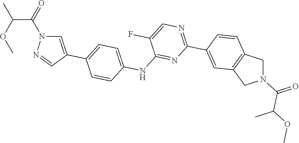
N(C1=NC(C2=CC3=C(CN(C(C(C)OC)=O)C3)C=C2)=NC=C1F)C1=CC=C(C2=CN(C(=O)C(OC)C)N=C2)C=C1
